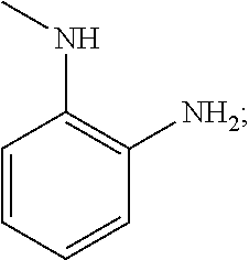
C1=CC=CC([NH2])=C1NC
